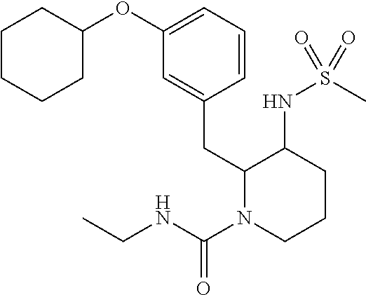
C1CCCC(OC2=CC=CC(CC3N(C(NCC)=O)CCCC3NS(C)(=O)=O)=C2)C1
